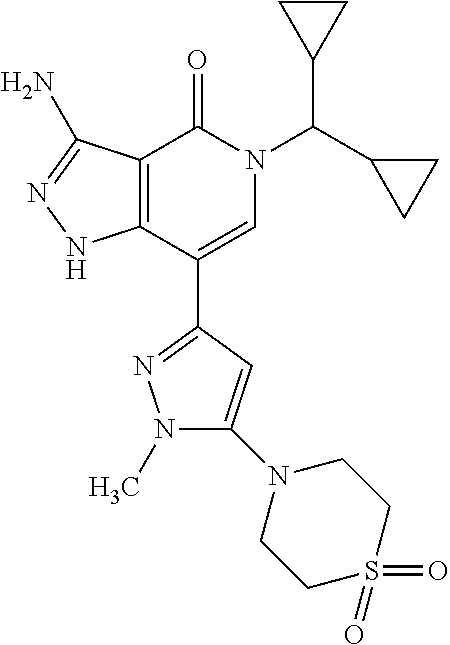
C12=C(C(C3=NN(C)C(N4CCS(=O)(=O)CC4)=C3)=CN(C(C3CC3)C3CC3)C1=O)NN=C2N
